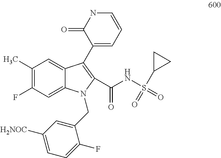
C1(C)=C(F)C=C2C(=C1)C(C1=CC=CNC1=O)=C(C(NS(=O)(=O)C1CC1)=O)N2CC1=CC([H2NOC])=CC=C1F
